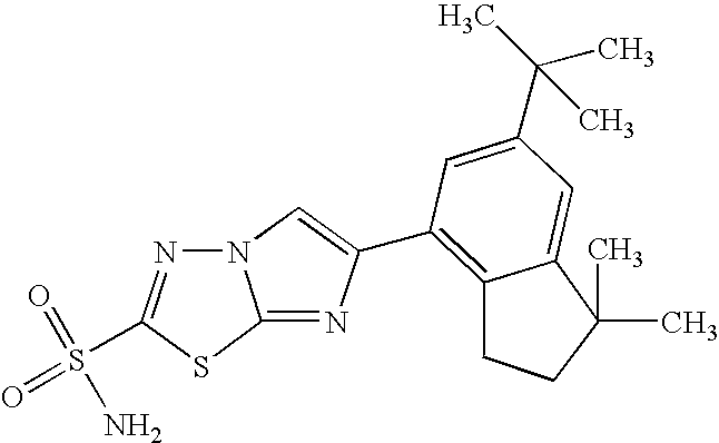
N12N=C(S(=O)(=O)N)SC1=NC(C1=C3C(=CC(C(C)(C)C)=C1)C(C)(C)CC3)=C2
